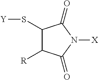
C1(S[Y])C([R])C(=O)N([X])C1=O
